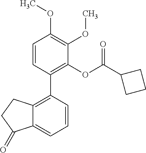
C1=CC(C2=C3C(=CC=C2)C(=O)CC3)=C(OC(C2CCC2)=O)C(OC)=C1OC
